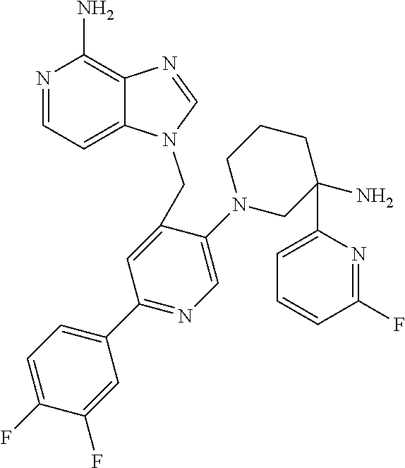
N1=CC=C2C(=C1N)N=CN2CC1=CC(C2=CC=C(F)C(F)=C2)=NC=C1N1CC(N)(C2=CC=CC(F)=N2)CCC1
